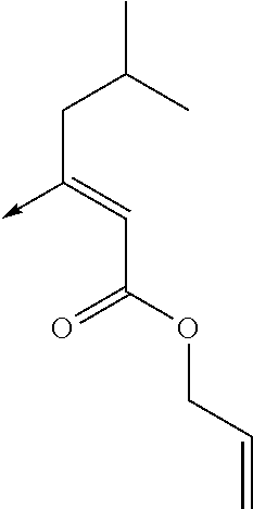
C(C(OCC=C)=O)=C(->C)CC(C)C
